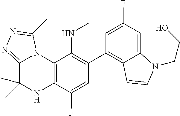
C1(C2=C3C(=CC(F)=C2)N(CCO)C=C3)=C(NC)C2=C(C(F)=C1)NC(C)(C)C1=NN=C(C)N21
